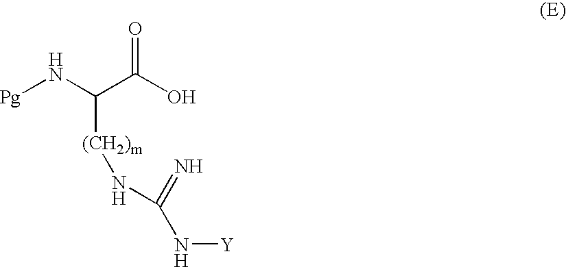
O=C(O)C(N[Pg])[(CH2)m]NC(N[Y])=N
